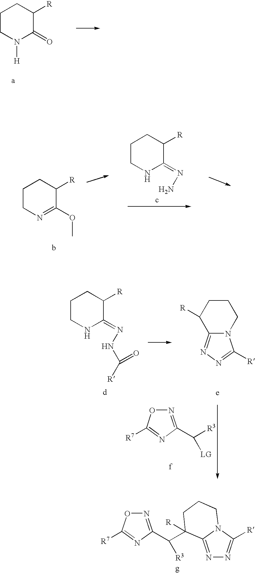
C1CN([H])C(=O)C([R])C1.C1CN=C(OC)C([R])C1.C1CNC(=NN)C([R])C1.C1CNC(=NNC([R])=O)C([R])C1.C1CC([R])C2=NN=C([R])N2C1.N1=C(C([R3])[LG])N=C([R7])O1.N1=C(C([R3])C2([R])C3=NN=C([R])N3CCC2)N=C([R7])O1
